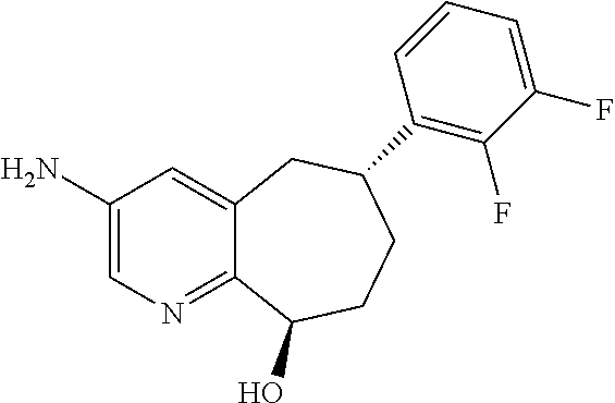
C1(N)=CN=C2C(=C1)CC(C1=C(F)C(F)=CC=C1)CCC2O
